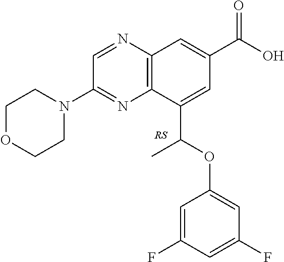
C12=C(C(C(OC3=CC(F)=CC(F)=C3)C)=CC(C(O)=O)=C1)N=C(N1CCOCC1)C=N2
